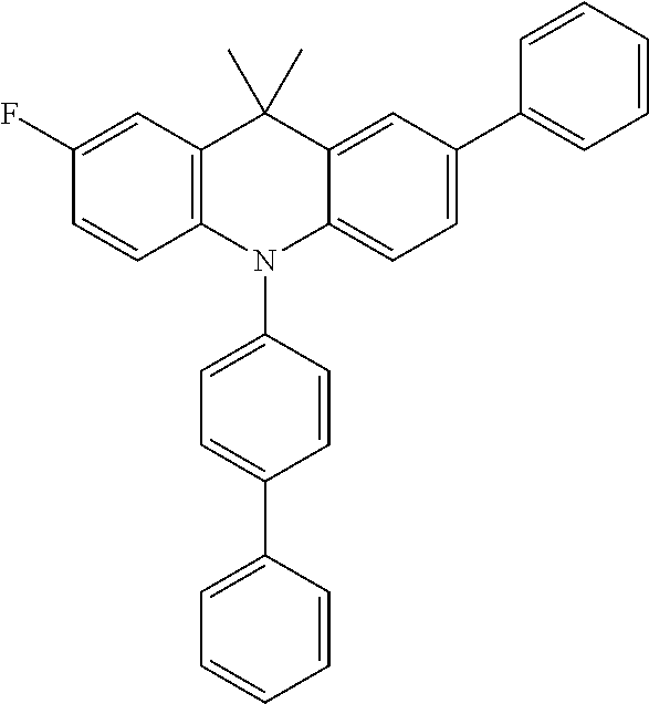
C1(F)=CC2=C(C=C1)N(C1=CC=C(C3=CC=CC=C3)C=C1)C1=CC=C(C3=CC=CC=C3)C=C1C2(C)C
